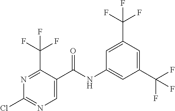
C1=C(C(NC2=CC(C(F)(F)F)=CC(C(F)(F)F)=C2)=O)C(C(F)(F)F)=NC(Cl)=N1
